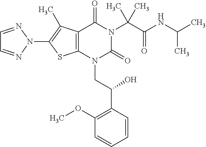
C12=C(C(C)=C(N3N=CC=N3)S1)C(=O)N(C(C(=O)NC(C)C)(C)C)C(=O)N2CC(C1=C(OC)C=CC=C1)O
